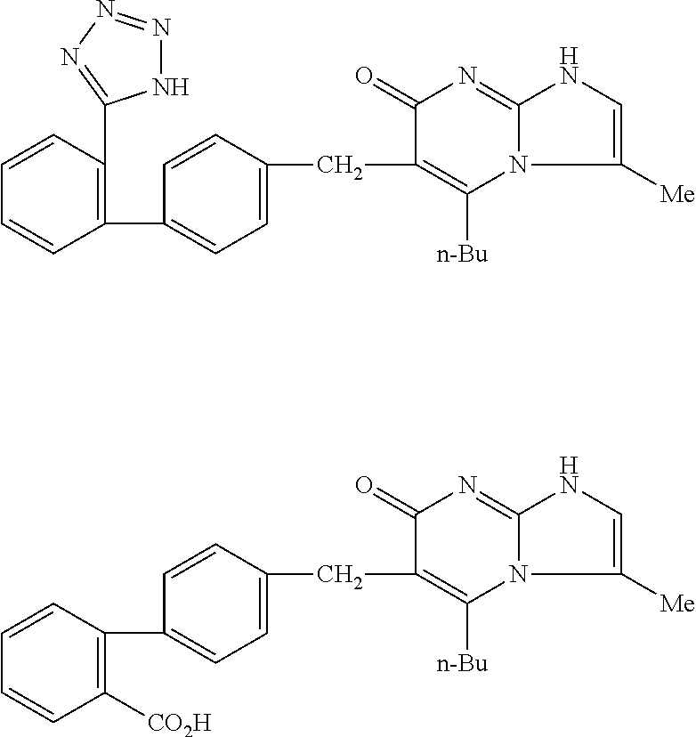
C1(=O)C(CC2=CC=C(C3=C(C4=NN=NN4)C=CC=C3)C=C2)=C([n-Bu])N2C(=N1)NC=C2[Me].C1(=O)C(CC2=CC=C(C3=C([CO2H])C=CC=C3)C=C2)=C([n-Bu])N2C(=N1)NC=C2[Me]
